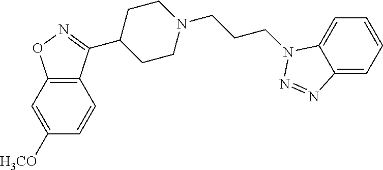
C12=C(C=C([H3CO])C=C1)ON=C2C1CCN(CCCN2C3=CC=CC=C3N=N2)CC1
